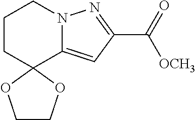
C1CC2(C3=CC(C(=O)[OCH3])=NN3C1)OCCO2
